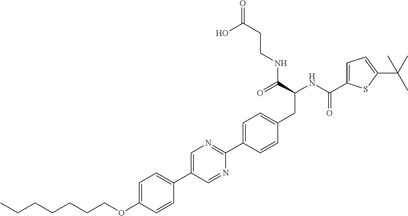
CCCCCCCOC1=CC=C(C2=CN=C(C3=CC=C(CC(NC(=O)C4=CC=C(C(C)(C)C)S4)C(=O)NCCC(O)=O)C=C3)N=C2)C=C1
